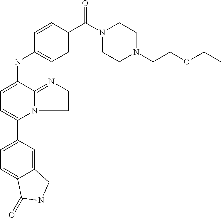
C12=CC(C3=CC=C(NC4=CC=C(C(N5CCN(CCOCC)CC5)=O)C=C4)C4=NC=CN34)=CC=C1C(=O)NC2
